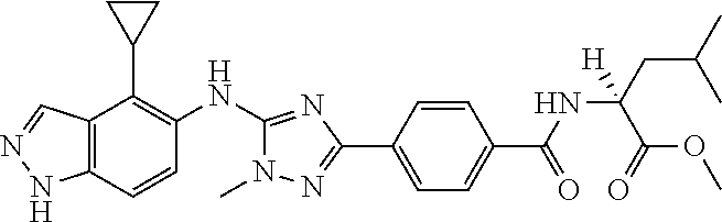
C12=C(C=CC(NC3=NC(C4=CC=C(C(=O)NC(C(OC)=O)(CC(C)C)[H])C=C4)=NN3C)=C1C1CC1)NN=C2
